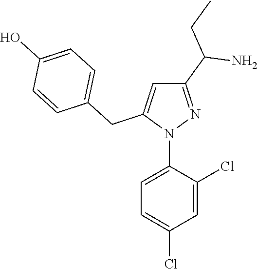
N1(C2=CC=C(Cl)C=C2Cl)N=C(C(N)CC)C=C1CC1=CC=C(O)C=C1
